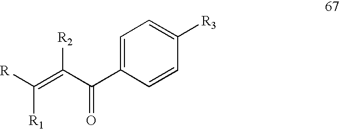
C(=C(C(C1=CC=C([R3])C=C1)=O)[R2])([R])[R1]
